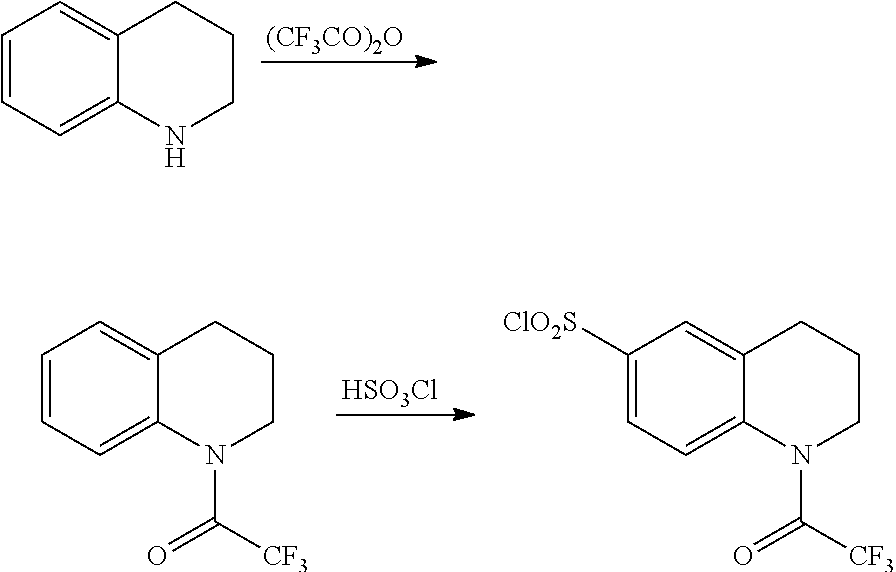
C1=CC=C2C(=C1)CCCN2.[(CF3CO)2O].C1=CC=C2C(=C1)CCCN2C([CF3])=O.[HSO3Cl].C1([ClO2S])=CC=C2C(=C1)CCCN2C([CF3])=O
